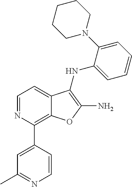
C1=CC=C(N2CCCCC2)C(NC2=C(N)OC3=C(C4=CC(C)=NC=C4)N=CC=C32)=C1
